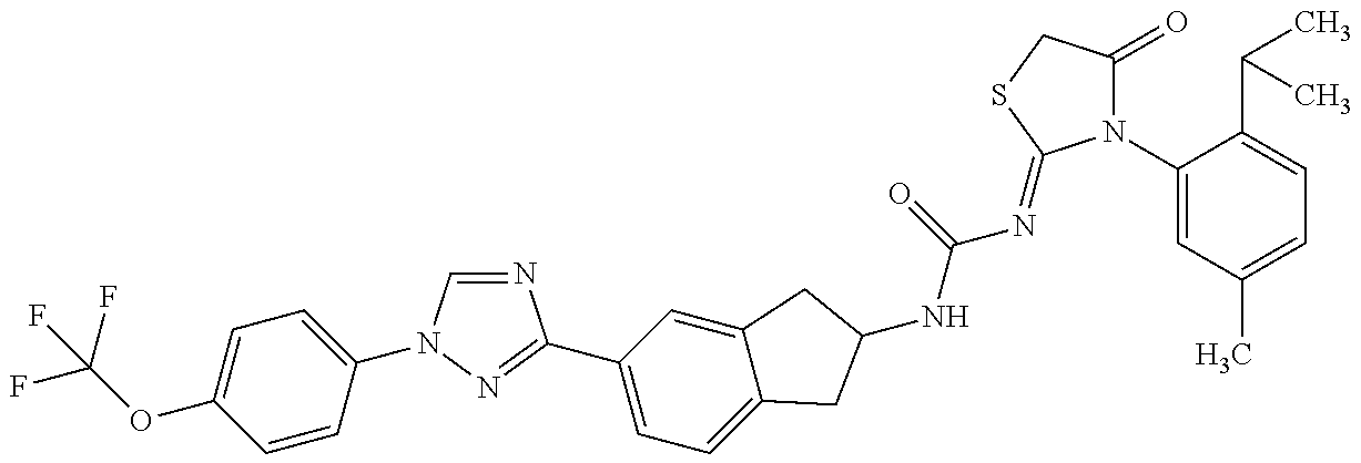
FC(OC1=CC=C(N2C=NC(C3=CC=C4C(=C3)CC(NC(N=C3N(C5=CC(C)=CC=C5C(C)C)C(=O)CS3)=O)C4)=N2)C=C1)(F)F
